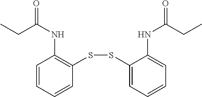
C1=CC=CC(SSC2=CC=CC=C2NC(=O)CC)=C1NC(=O)CC
